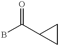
BC(=O)C1CC1
